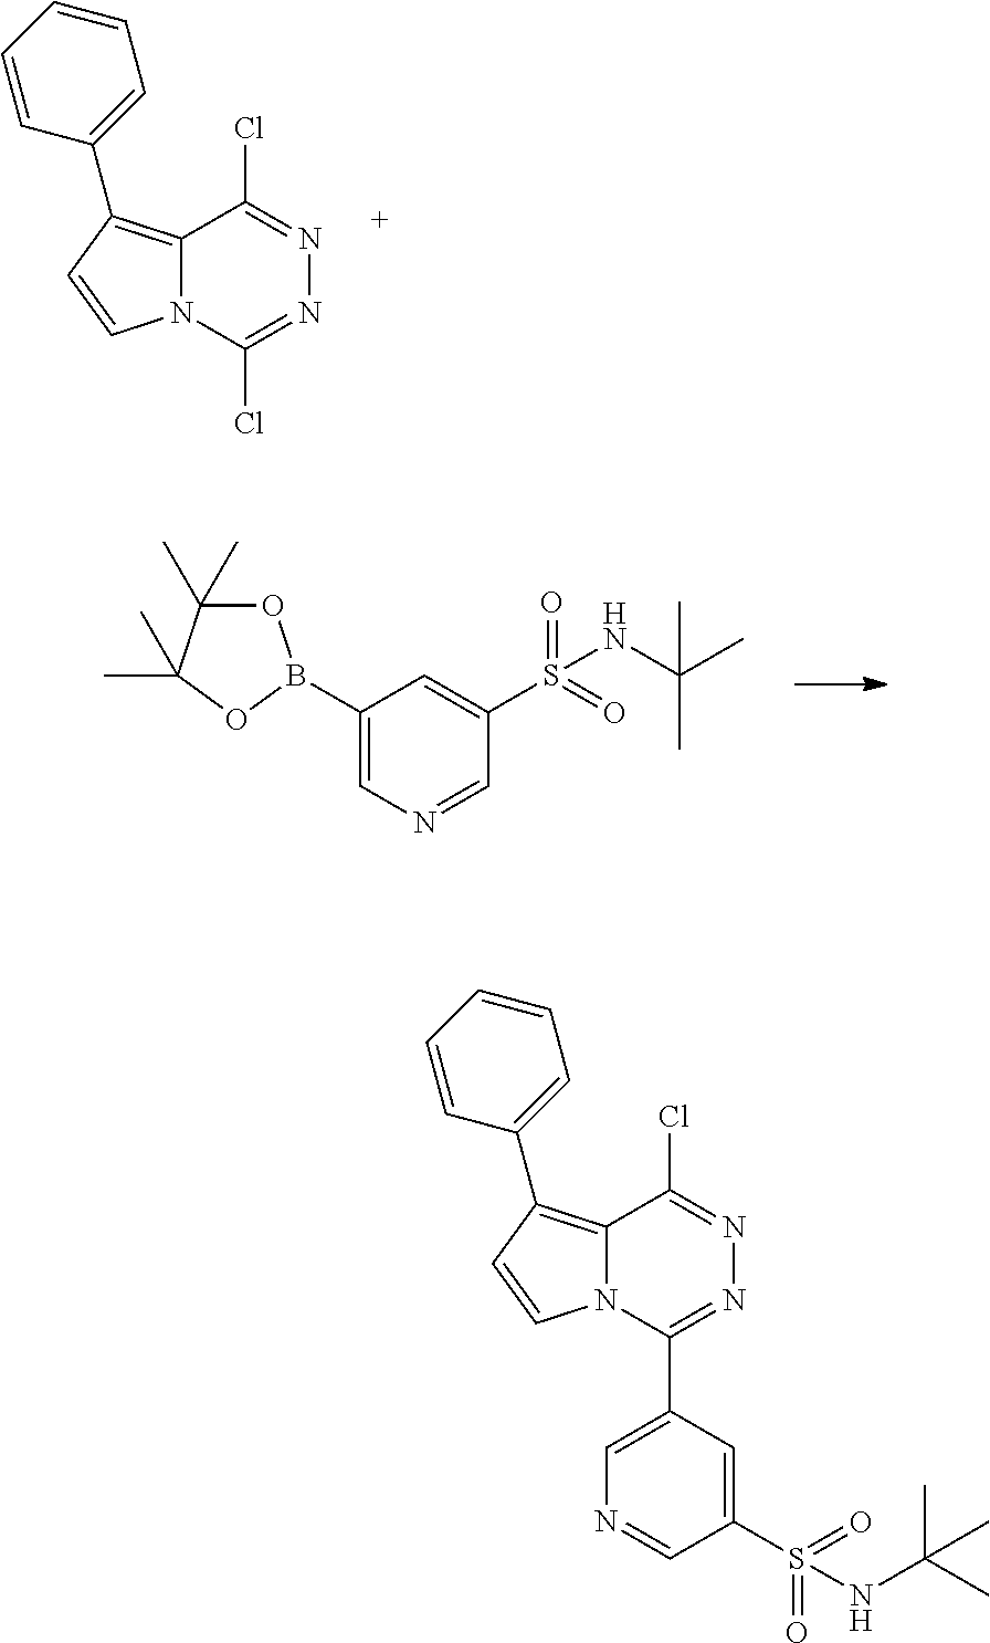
C12=C(C3=CC=CC=C3)C=CN1C(Cl)=NN=C2Cl.C1(B2OC(C)(C)C(C)(C)O2)=CN=CC(S(=O)(=O)NC(C)(C)C)=C1.C12=C(C3=CC=CC=C3)C=CN1C(C1=CN=CC(S(=O)(=O)NC(C)(C)C)=C1)=NN=C2Cl
